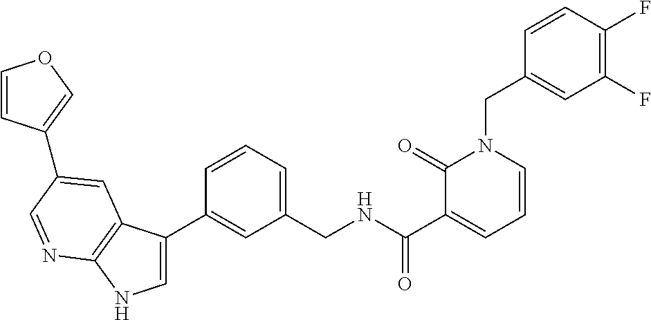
C1=CC(C2=CC3=C(NC=C3C3=CC(CNC(=O)C4=CC=CN(CC5=CC(F)=C(F)C=C5)C4=O)=CC=C3)N=C2)=CO1
